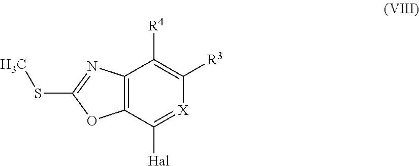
C12=C(C([Hal])=[X]C([R3])=C1[R4])OC(SC)=N2
